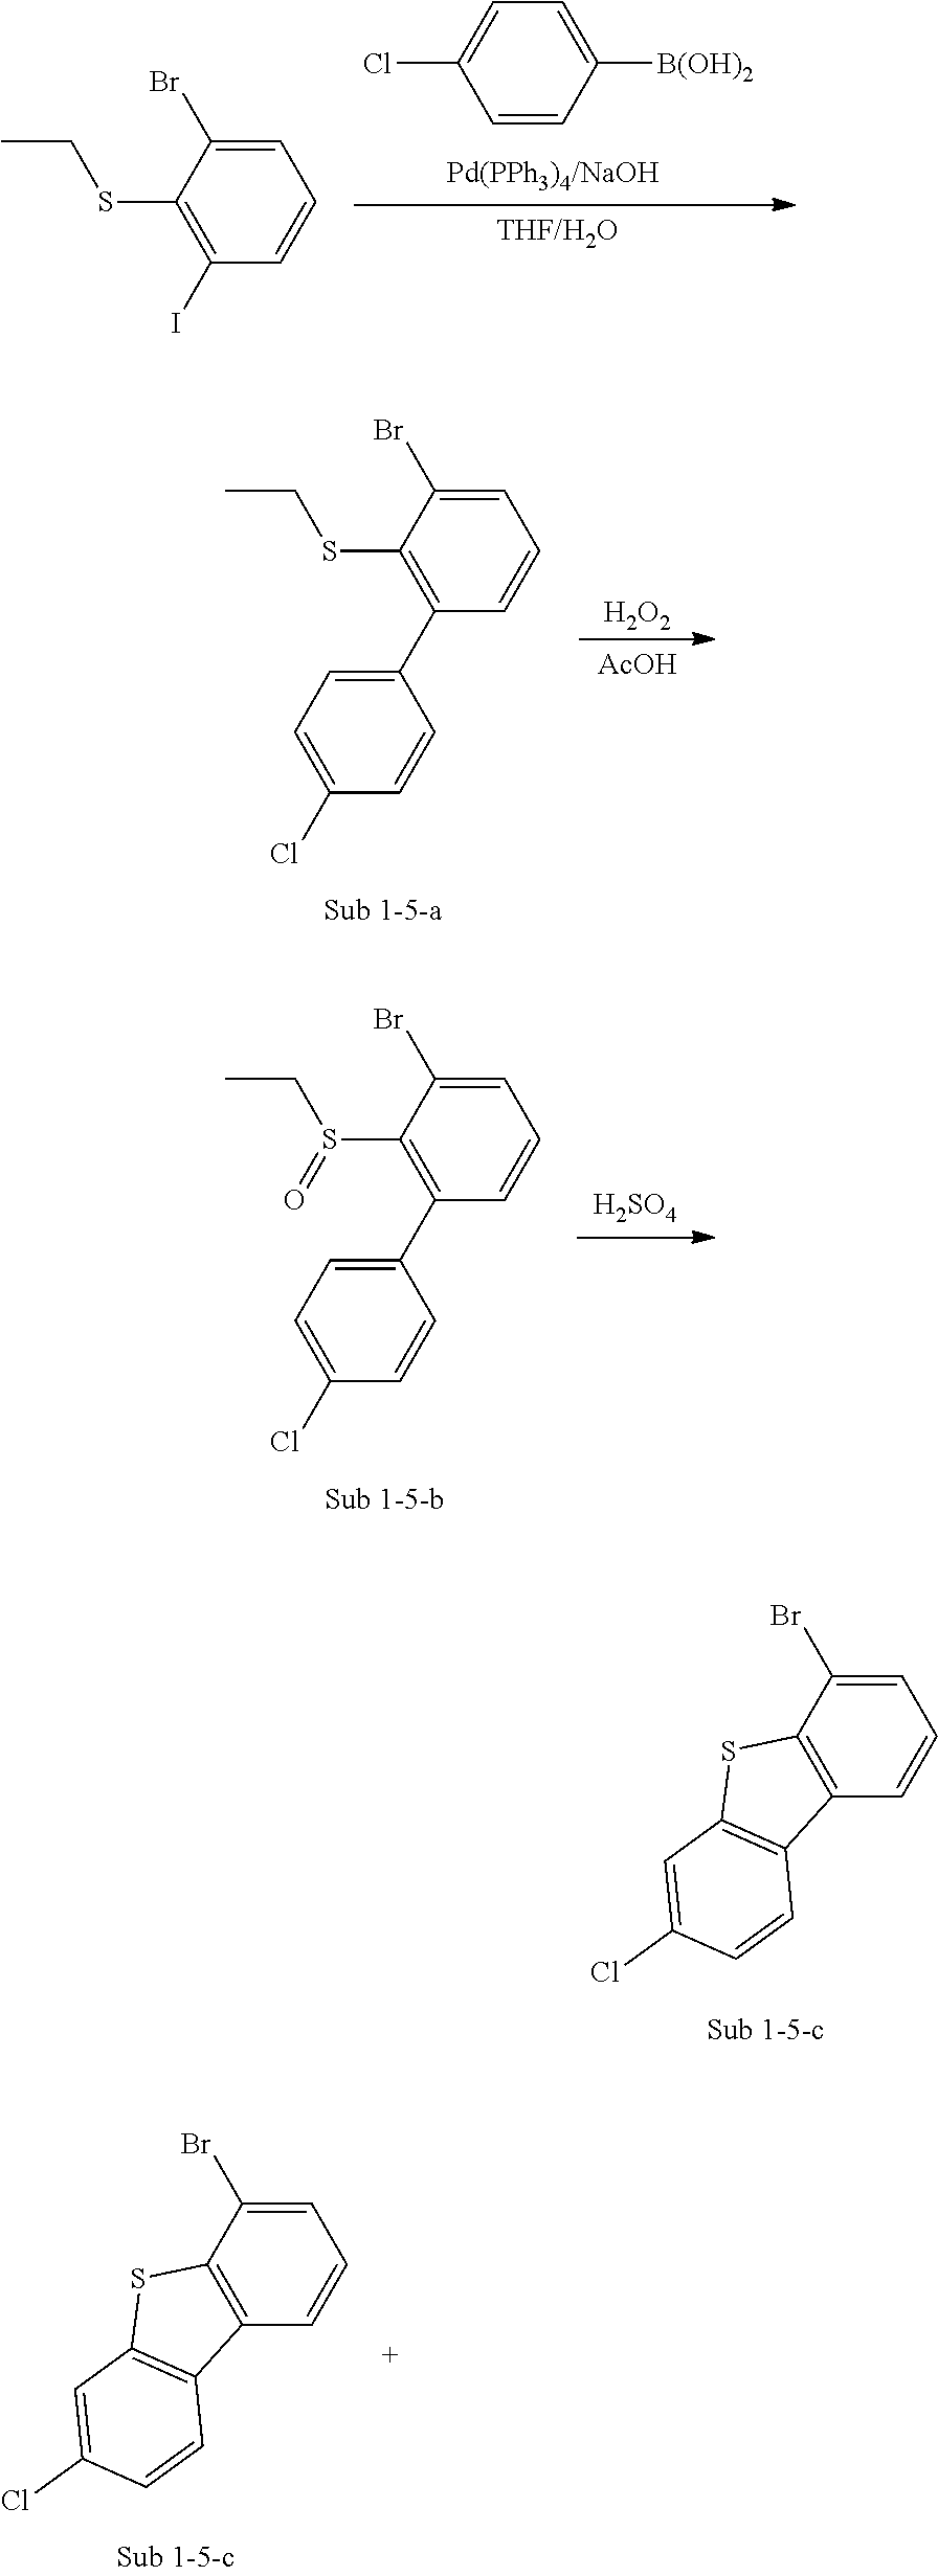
C12=C(C=CC=C1Br)C1=C(S2)C=C(Cl)C=C1.C1([B(OH)2])=CC=C(Cl)C=C1.C1(SCC)=C(I)C=CC=C1Br.[H2O2].[AcOH].C1(SCC)=C(C2=CC=C(Cl)C=C2)C=CC=C1Br.C1(S(CC)=O)=C(C2=CC=C(Cl)C=C2)C=CC=C1Br.[H2SO4].C12=C(C=CC=C1Br)C1=C(S2)C=C(Cl)C=C1
